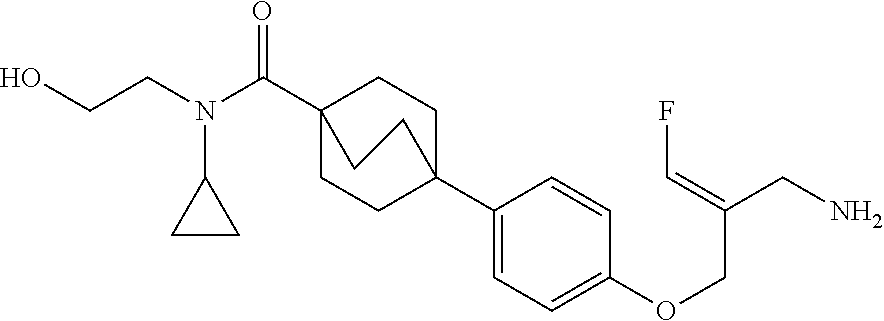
C1(C23CCC(C(N(CCO)C4CC4)=O)(CC2)CC3)=CC=C(OCC(CN)=CF)C=C1
